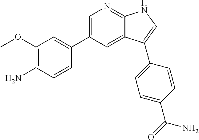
C1=C(C2=CC(OC)=C(N)C=C2)C=C2C(=N1)NC=C2C1=CC=C(C(=O)N)C=C1
